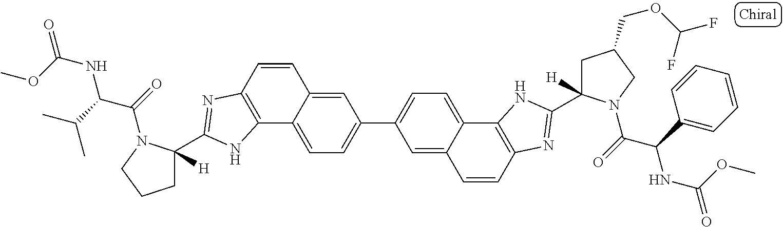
C1=C2C(=CC=C1C1=CC=C3C(=C1)C=CC1=C3NC(C3([H])CC(COC(F)F)CN3C(=O)C(C3=CC=CC=C3)NC(=O)OC)=N1)C1=C(C=C2)N=C(C2([H])CCCN2C(=O)C(C(C)C)NC(=O)OC)N1
